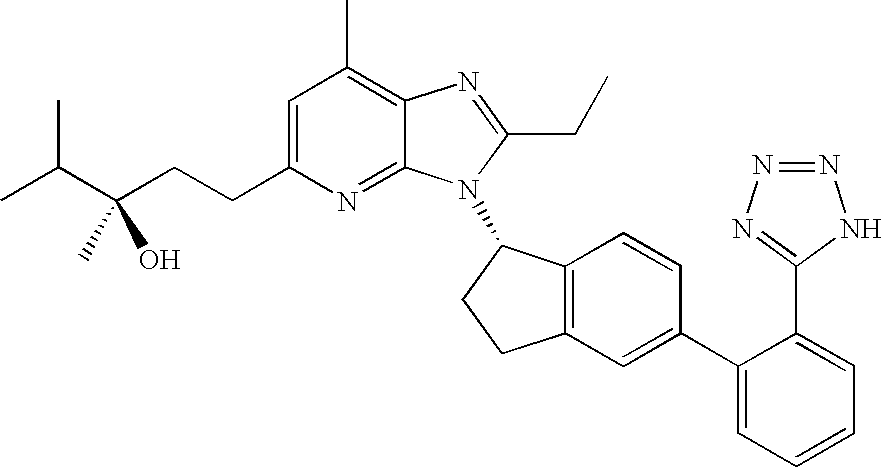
C1=C(CCC(C(C)C)(C)O)N=C2C(=C1C)N=C(CC)N2C1C2=C(CC1)C=C(C1=CC=CC=C1C1=NN=NN1)C=C2
